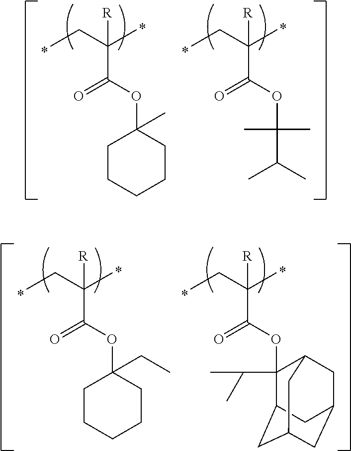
CCC(C)(C(OC1(C)CCCCC1)=O)[R].CCC(C)(C(OC(C)(C)C(C)C)=O)[R].CCC(C)(C(OC1(CC)CCCCC1)=O)[R].CCC(C)(C(OC1(C(C)C)C2CC3CC(CC1C3)C2)=O)[R]
